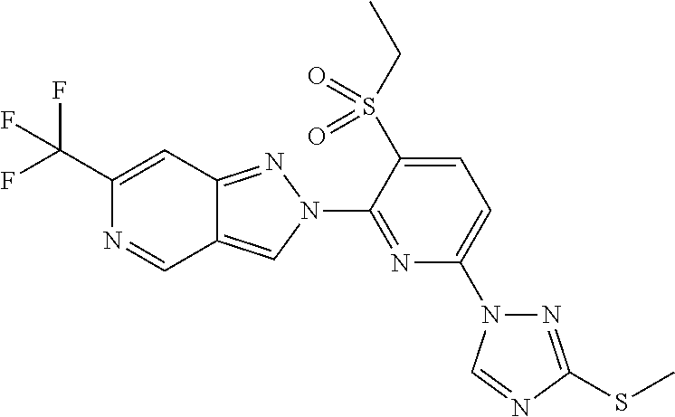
C1(C(F)(F)F)=CC2=NN(C3=NC(N4N=C(SC)N=C4)=CC=C3S(CC)(=O)=O)C=C2C=N1
